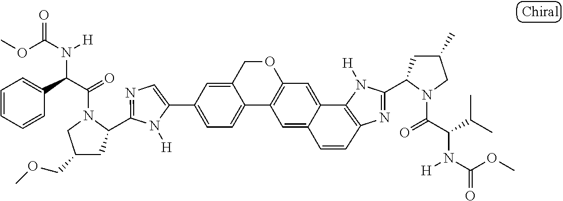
C1=C(C2=CC=C3C(=C2)COC2=C3C=C3C(=C2)C2=C(N=C(C4CC(C)CN4C(=O)C(C(C)C)N([H])C(OC)=O)N2[H])C=C3)N([H])C(C2CC(COC)CN2C(=O)C(C2=CC=CC=C2)N([H])C(OC)=O)=N1
